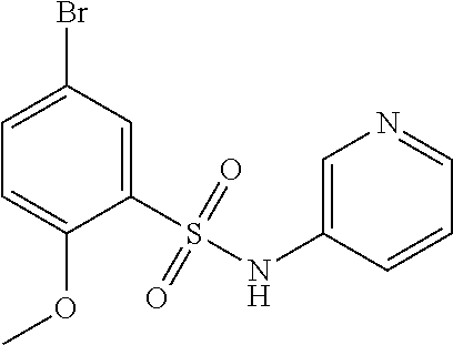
C1(S(NC2=CN=CC=C2)(=O)=O)=CC(Br)=CC=C1OC
